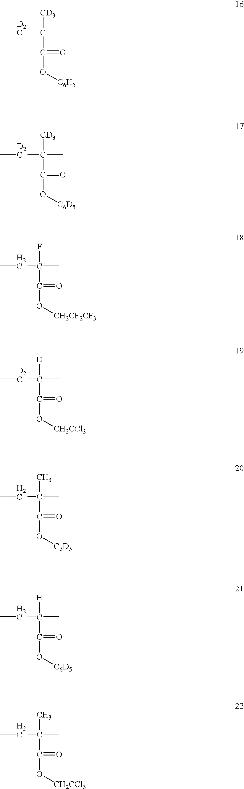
C[D2C]C([CD3])(C(=O)O[C6H5])C.C[D2C]C([CD3])(C(=O)O[C6D5])C.CCC(F)(C(=O)O[CH2CF2CF3])C.C[D2C]C([D])(C(=O)O[CH2CCl3])C.CCC(C)(C(=O)O[C6D5])C.CCC([H])(C(=O)O[C6D5])C.CCC(C)(C(=O)O[CH2CCl3])C
